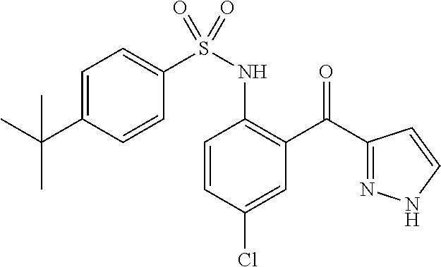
C1=CC(Cl)=CC(C(C2=NNC=C2)=O)=C1NS(C1=CC=C(C(C)(C)C)C=C1)(=O)=O
